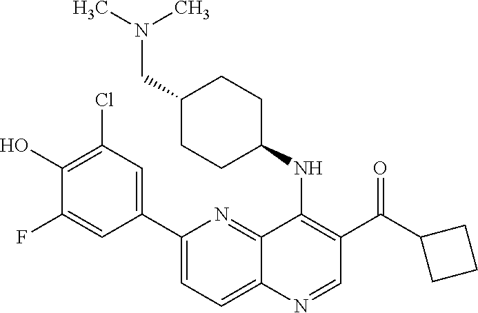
C1(C2=CC(Cl)=C(O)C(F)=C2)=CC=C2C(=N1)C(NC1CCC(CN(C)C)CC1)=C(C(=O)C1CCC1)C=N2
